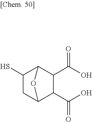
C1(S)CC2C(C(O)=O)C(C(O)=O)C1O2
